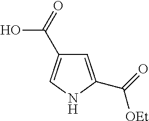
C1=C(C(=O)[OEt])NC=C1C(=O)O
